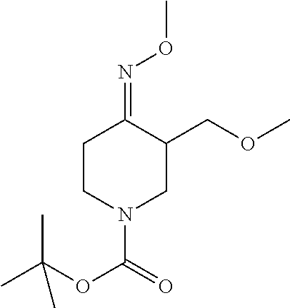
C1CN(C(=O)OC(C)(C)C)CC(COC)C1=NOC
